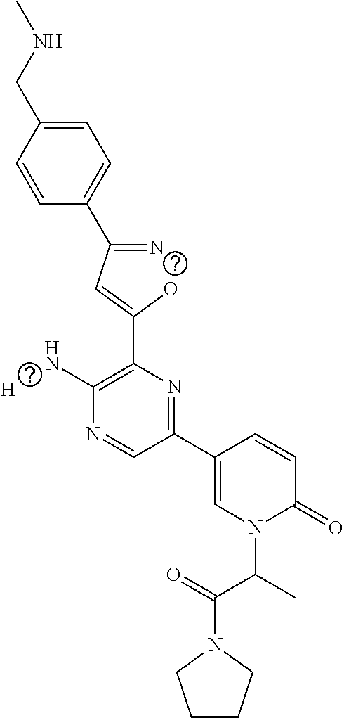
[H].C1=CC(CNC)=CC=C1C(=N)C=C(O)C1=C(N)N=CC(C2=CN(C(C(=O)N3CCCC3)C)C(=O)C=C2)=N1
